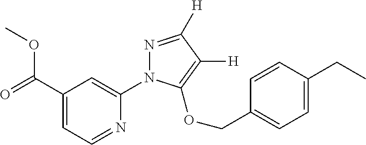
O(C(C1=CC=NC(N2N=C([H])C([H])=C2OCC2=CC=C(CC)C=C2)=C1)=O)C
